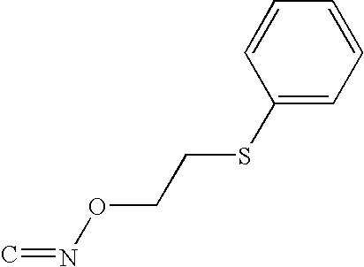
C1(SCCON=C)=CC=CC=C1
